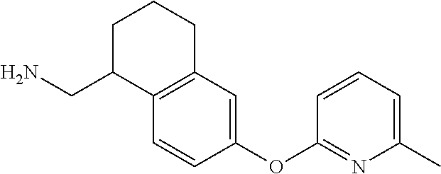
C1=CC(OC2=NC(C)=CC=C2)=CC2=C1C(CN)CCC2
